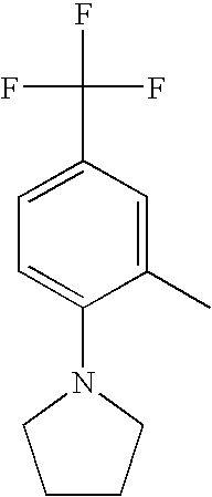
C(C1=CC=C(N2CCCC2)C(C)=C1)(F)(F)F
